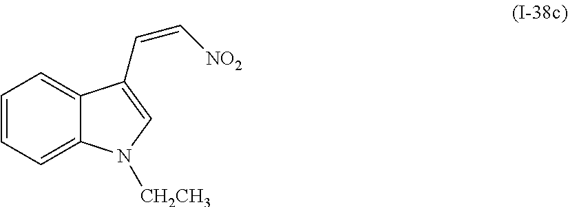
C1=CC=C2C(=C1)C(C=C[NO2])=CN2[CH2CH3]
